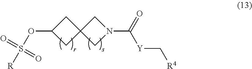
C1(OS([R])(=O)=O)CC2(C1)CN(C(=O)[Y]C[R4])C2
